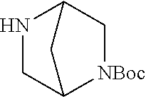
C1C2NCC([NBoc]1)C2
